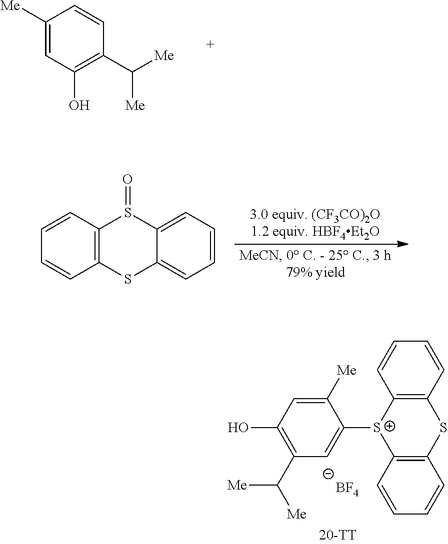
C12=C(SC3=CC=CC=C3S1=O)C=CC=C2.C1([Me])=CC(O)=C(C([Me])[Me])C=C1.C1([Me])=CC(O)=C(C([Me])[Me])C=C1[S+]1C2=C(SC3=C1C=CC=C3)C=CC=C2.[BF4]
